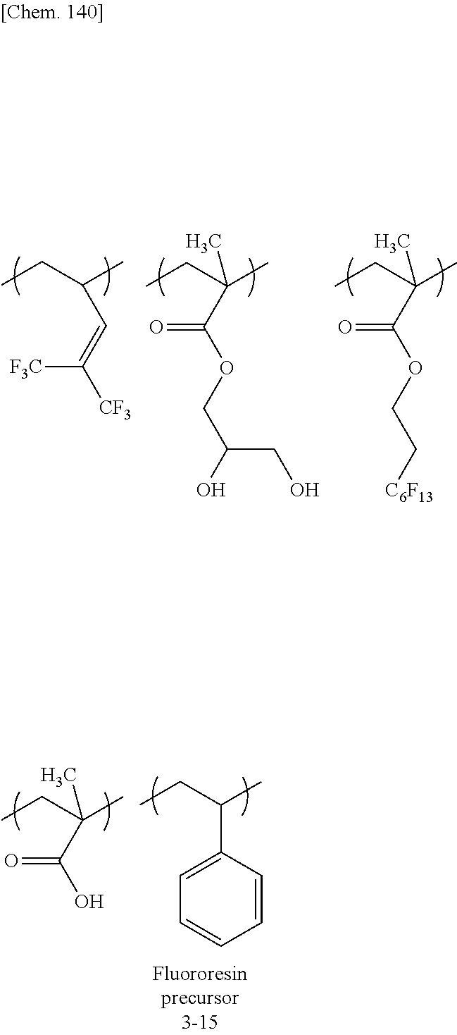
CCC(C)C=C([CF3])[F3C].CCC(C)(C(=O)OCC(O)CO)C.CCC(C)(C(=O)OCC[C6F13])C.CCC(C)C1=CC=CC=C1.CCC(C)(C(=O)O)C
